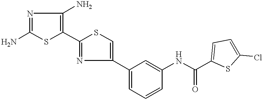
NC1=NC(N)=C(C2=NC(C3=CC=CC(NC(=O)C4=CC=C(Cl)S4)=C3)=CS2)S1
